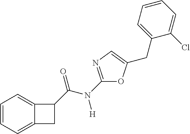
C1=CC=C2C(=C1)C(C(N(C1=NC=C(CC3=CC=CC=C3Cl)O1)[H])=O)C2
